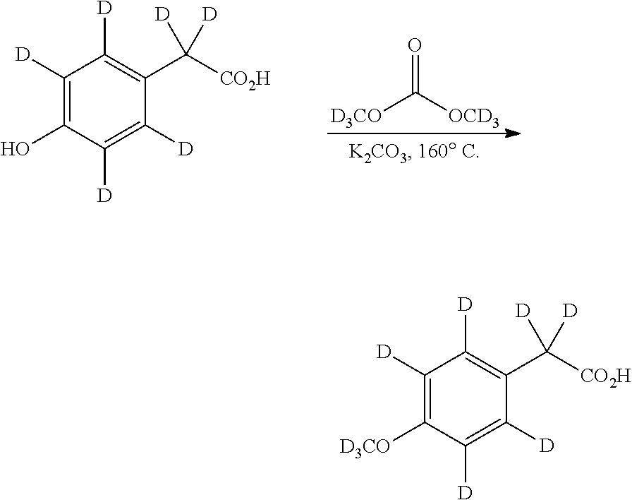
[D3CO]C([OCD3])=O.C1([D])=C(O)C([D])=C([D])C(C([CO2H])([D])[D])=C1[D].C1([D])=C([D3CO])C([D])=C([D])C(C([CO2H])([D])[D])=C1[D]
